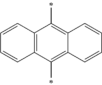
C1=CC2=C(C=C1)C(C)=C1C(=C2C)C=CC=C1
